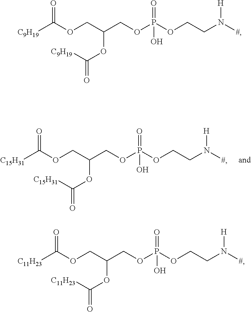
[C15H31]C(OCC(COP(OCCN([#])[H])(=O)O)OC(=O)[C15H31])=O.[C9H19]C(OCC(COP(OCCN([#])[H])(=O)O)OC(=O)[C9H19])=O.[C11H23]C(OCC(COP(OCCN([#])[H])(=O)O)OC(=O)[C11H23])=O
